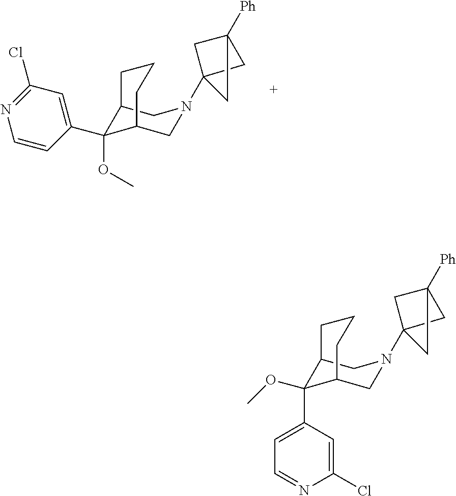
C12(N3CC4C(OC)(C5=CC(Cl)=NC=C5)C(C3)CCC4)CC([Ph])(C1)C2.C12(N3CC4C(OC)(C5=CC=NC(Cl)=C5)C(C3)CCC4)CC([Ph])(C1)C2
